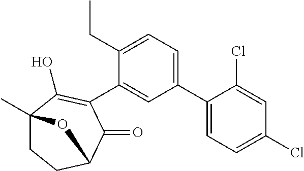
C1(C2=CC=C(CC)C(C3=C(O)C4(C)CCC(C3=O)O4)=C2)=CC=C(Cl)C=C1Cl
